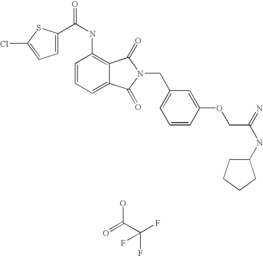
OC(C(F)(F)F)=O.C1(NC(=O)C2=CC=C(Cl)S2)=C2C(=CC=C1)C(=O)N(CC1=CC=CC(OCC(NC3CCCC3)=N)=C1)C2=O
